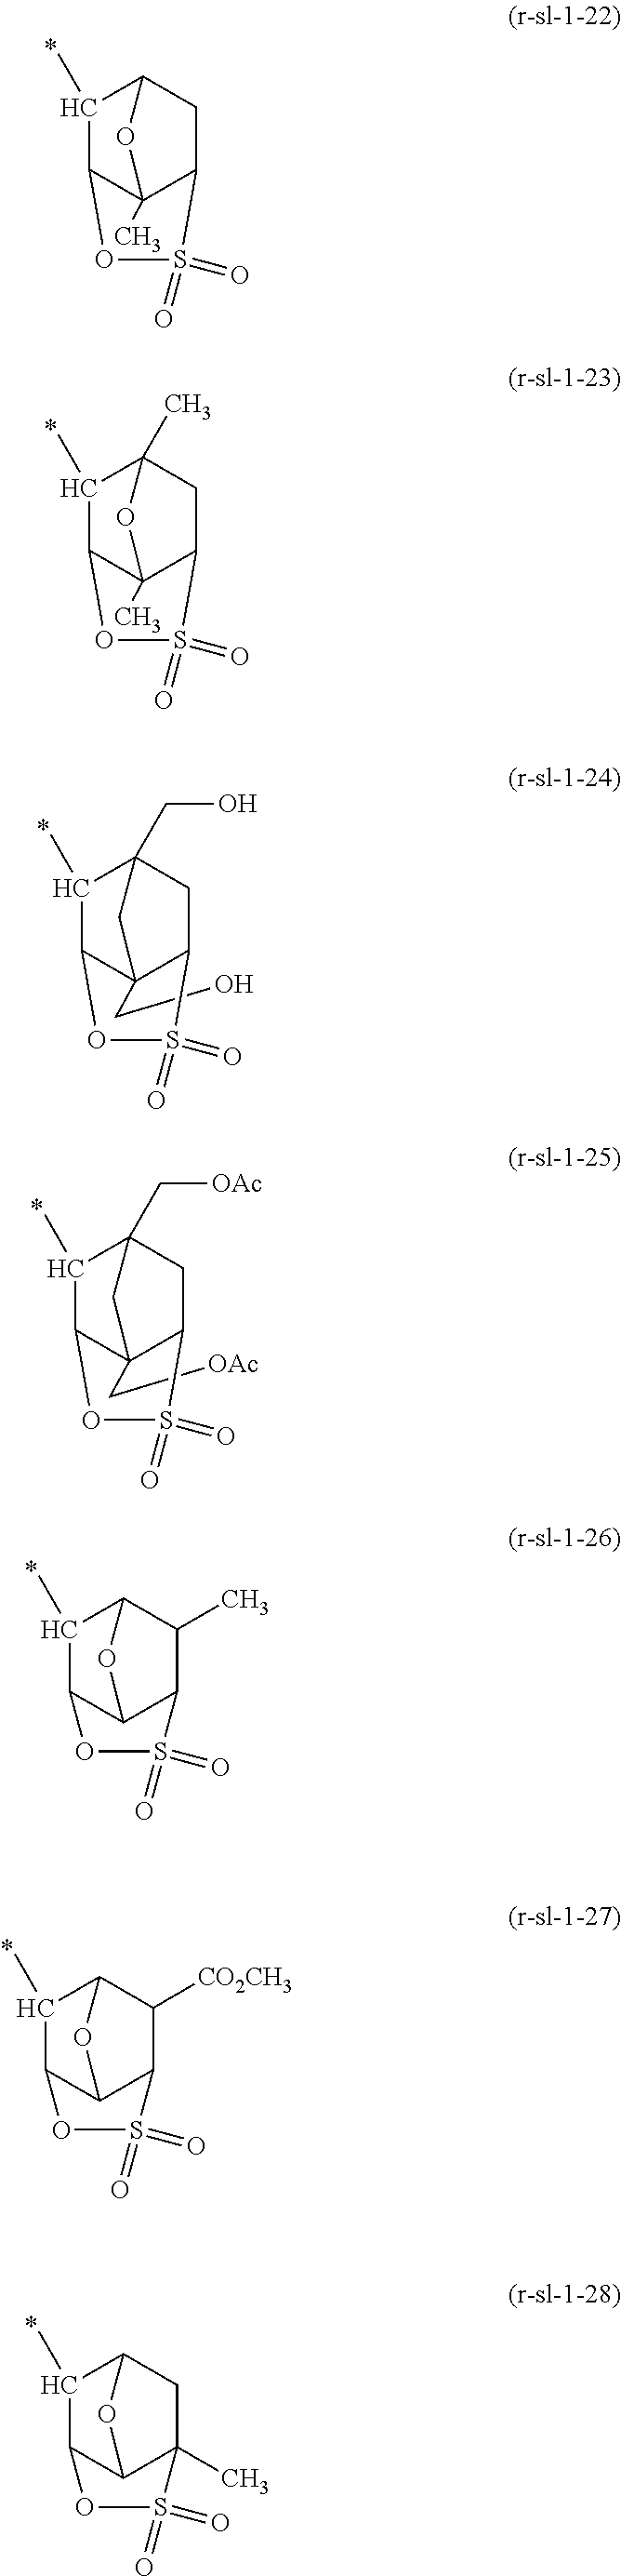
C1(C)C2C3(C)C(CC1O3)S(=O)(=O)O2.C(C12C3C(C)C(CO)(CC1S(=O)(=O)O3)C2)O.C1(C)C2C3(C)C(CC1(C)O3)S(=O)(=O)O2.C(C12C3C(C)C(C[OAc])(CC1S(=O)(=O)O3)C2)[OAc].C1(C)C2C3C(C(C)C1O3)S(=O)(=O)O2.C1(C)C2C3C(C([CO2CH3])C1O3)S(=O)(=O)O2.C1(C)C2C3C(C)(CC1O3)S(=O)(=O)O2
